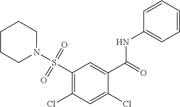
N1(S(C2=C(Cl)C=C(Cl)C(C(=O)NC3=CC=CC=C3)=C2)(=O)=O)CCCCC1
